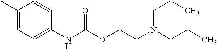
C1(C)=CC=C(NC(OCCN(CCC)CCC)=O)C=C1
